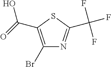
C1(Br)=C(C(O)=O)SC(C(F)(F)F)=N1
